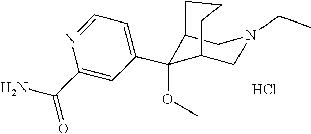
C1=NC(C(=O)N)=CC(C2(OC)C3CN(CC)CC2CCC3)=C1.Cl
